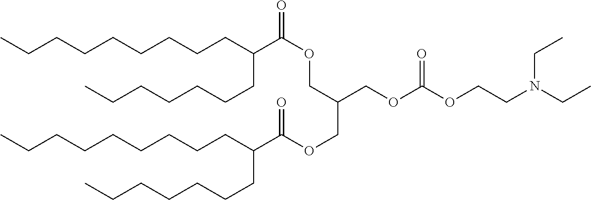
CCCCCCCCCC(C(OCC(COC(C(CCCCCCCCC)CCCCCCC)=O)COC(OCCN(CC)CC)=O)=O)CCCCCCC
